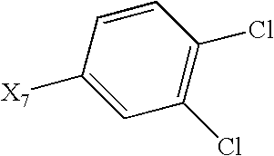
C1([X7])=CC(Cl)=C(Cl)C=C1
